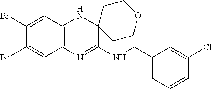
C1(Br)=CC2=C(C=C1Br)N=C(NCC1=CC=CC(Cl)=C1)C1(N2)CCOCC1
